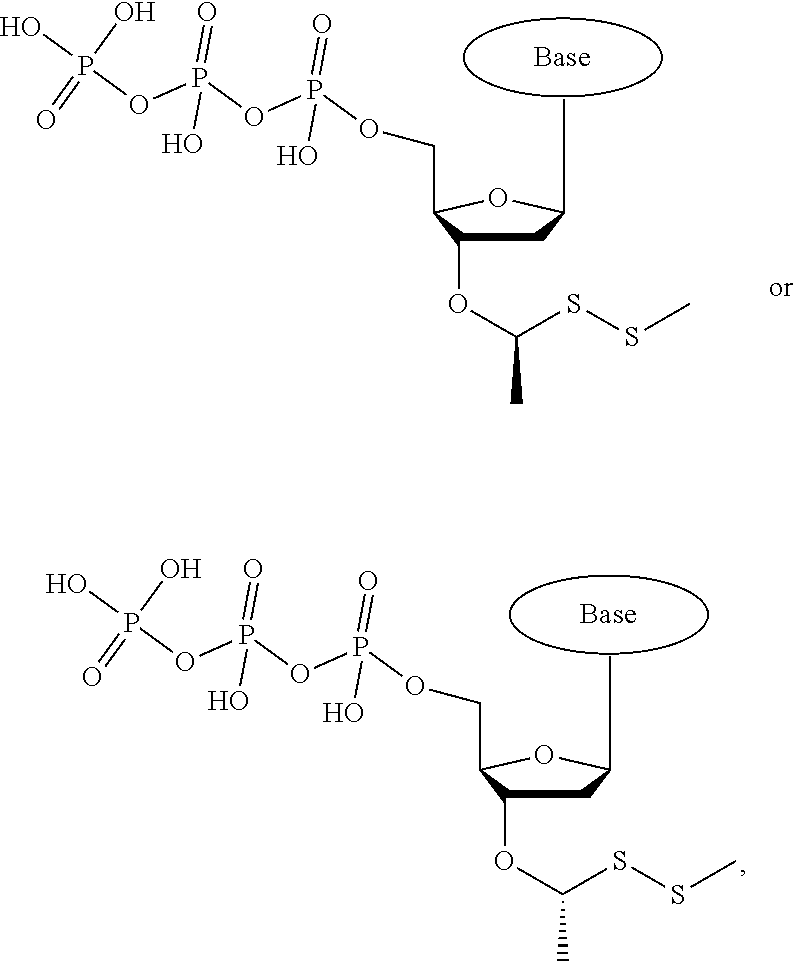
C1C(OC(C)SSC)C(COP(=O)(OP(=O)(OP(O)(O)=O)O)O)OC1C.C1C(OC(C)SSC)C(COP(=O)(OP(=O)(OP(O)(O)=O)O)O)OC1C
